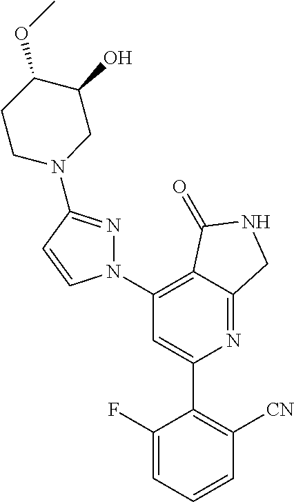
C1(C2=C([CN])C=CC=C2F)=CC(N2N=C(N3CC(O)C(OC)CC3)C=C2)=C2C(=N1)CNC2=O
